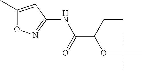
C1(C)=CC(NC(C(OC(C)(C)C)CC)=O)=NO1
